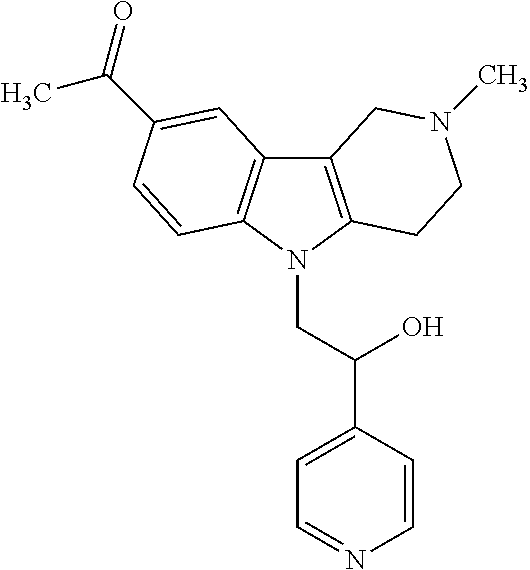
C12=C(N(CC(C3=CC=NC=C3)O)C3=C1C=C(C(=O)C)C=C3)CCN(C)C2
